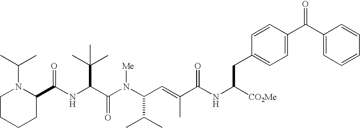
N(C(C(N(C(C(C)C)C=C(C)C(NC([CO2Me])CC1=CC=C(C(C2=CC=CC=C2)=O)C=C1)=O)[Me])=O)C(C)(C)C)C(C1N(C(C)C)CCCC1)=O
